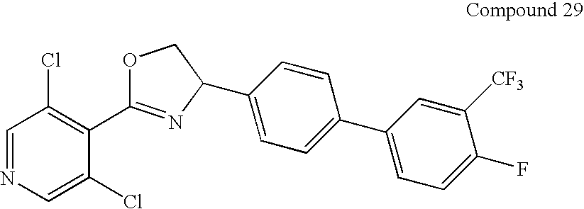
C1=NC=C(Cl)C(C2=NC(C3=CC=C(C4=CC=C(F)C([CF3])=C4)C=C3)CO2)=C1Cl
